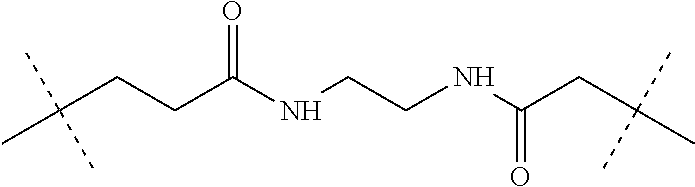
C(CCC(NCCNC(CC(C)(C)C)=O)=O)(C)(C)C
